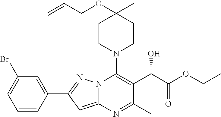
BrC1=CC=CC(C2=NN3C(=C2)N=C(C)C(C(C(=O)OCC)O)=C3N2CCC(OCC=C)(C)CC2)=C1
